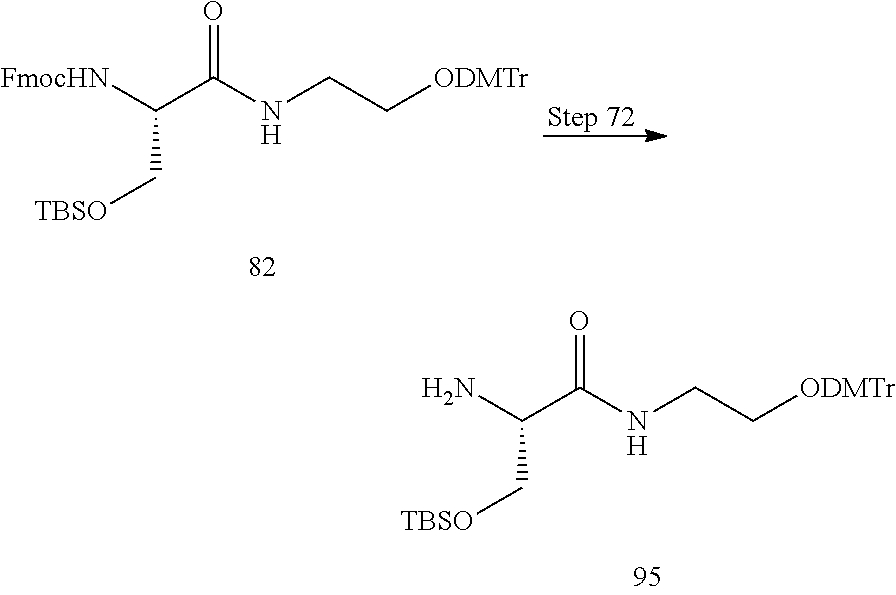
C(C(N)C(NCC[ODMTr])=O)[TBSO].C(C([FmocHN])C(NCC[ODMTr])=O)[TBSO]
